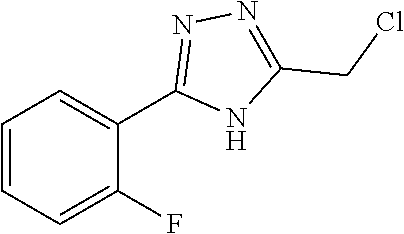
C1=CC=C(F)C(C2=NN=C(CCl)N2)=C1
